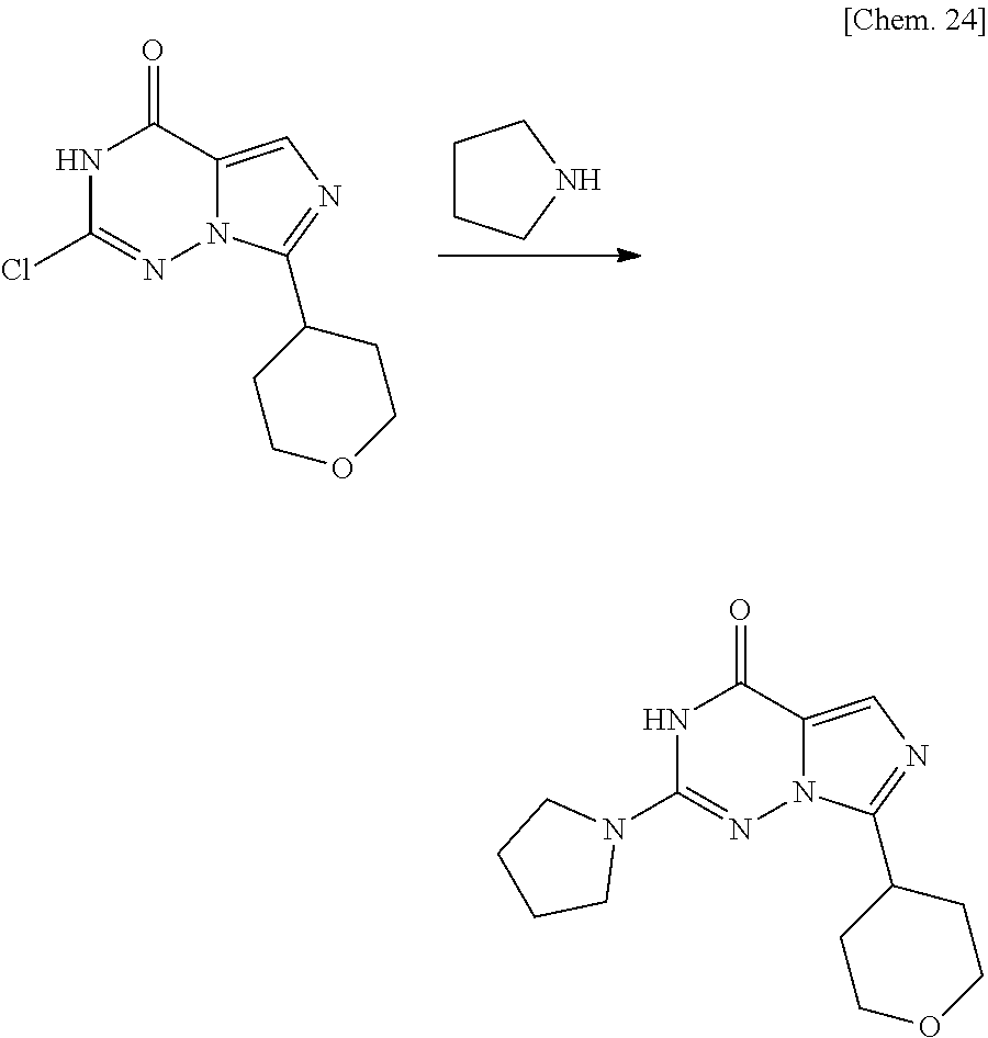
N1C(N2CCCC2)=NN2C(=CN=C2C2CCOCC2)C1=O.N1C(Cl)=NN2C(=CN=C2C2CCOCC2)C1=O.C1CCNC1
